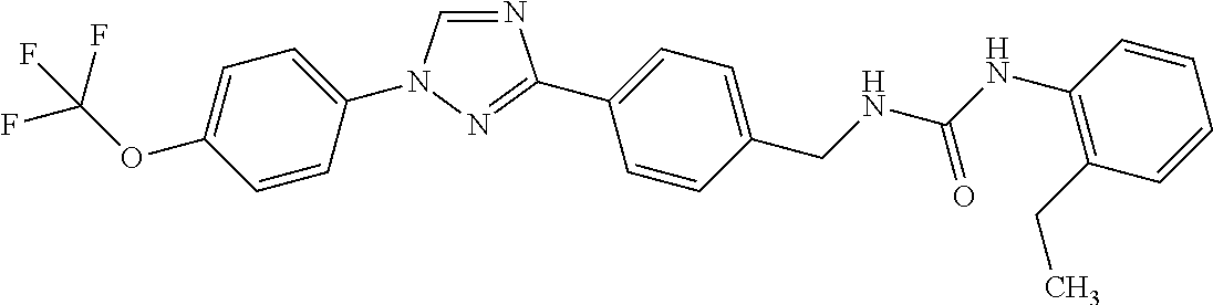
C1=C(N2C=NC(C3=CC=C(CNC(NC4=C(CC)C=CC=C4)=O)C=C3)=N2)C=CC(OC(F)(F)F)=C1
